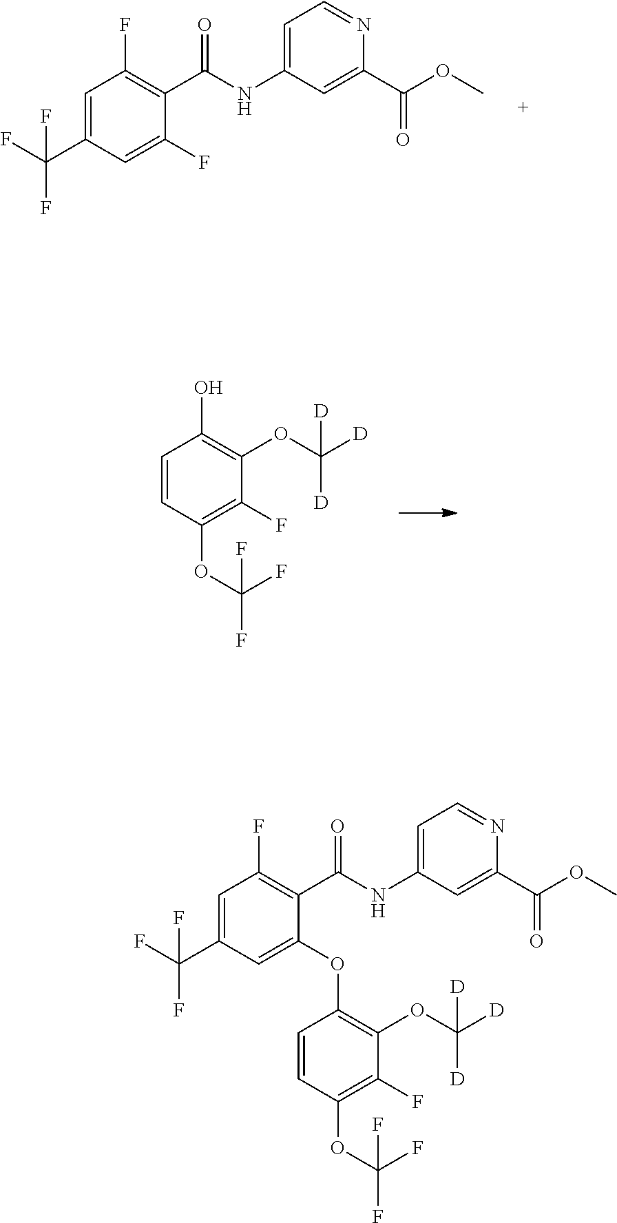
OC1=C(OC([D])([D])[D])C(F)=C(OC(F)(F)F)C=C1.C1=C(C(F)(F)F)C=C(F)C(C(=O)NC2=CC=NC(C(OC)=O)=C2)=C1F.C1=C(C(F)(F)F)C=C(OC2=C(OC([D])([D])[D])C(F)=C(OC(F)(F)F)C=C2)C(C(=O)NC2=CC=NC(C(OC)=O)=C2)=C1F
